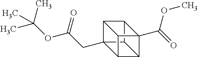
C12C3(CC(OC(C)(C)C)=O)C4C5C(C(=O)OC)(C14)C2C53
